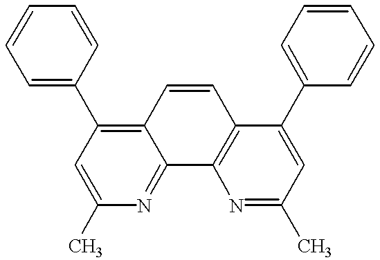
C1=CC=C(C2=C3C(=NC(C)=C2)C2=C(C=C3)C(C3=CC=CC=C3)=CC(C)=N2)C=C1
